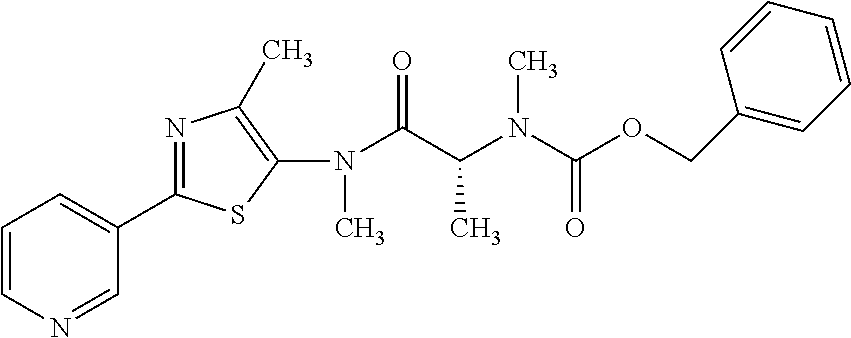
C1=NC=CC=C1C1=NC(C)=C(N(C(C(N(C)C(=O)OCC2=CC=CC=C2)C)=O)C)S1
